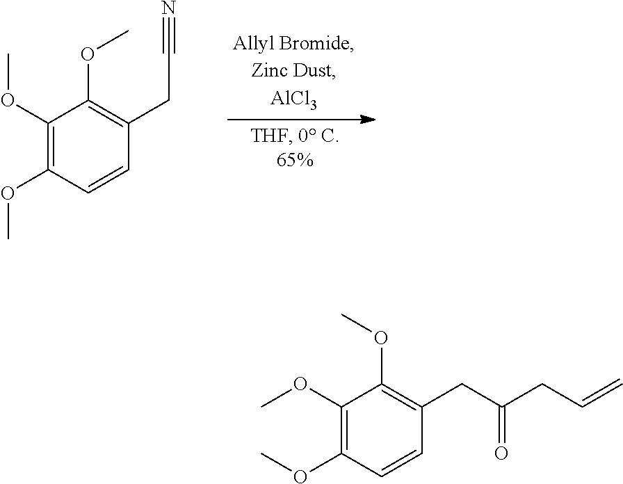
C1(OC)=C(OC)C=CC(CC#N)=C1OC.C1(OC)=C(OC)C=CC(CC(CC=C)=O)=C1OC
